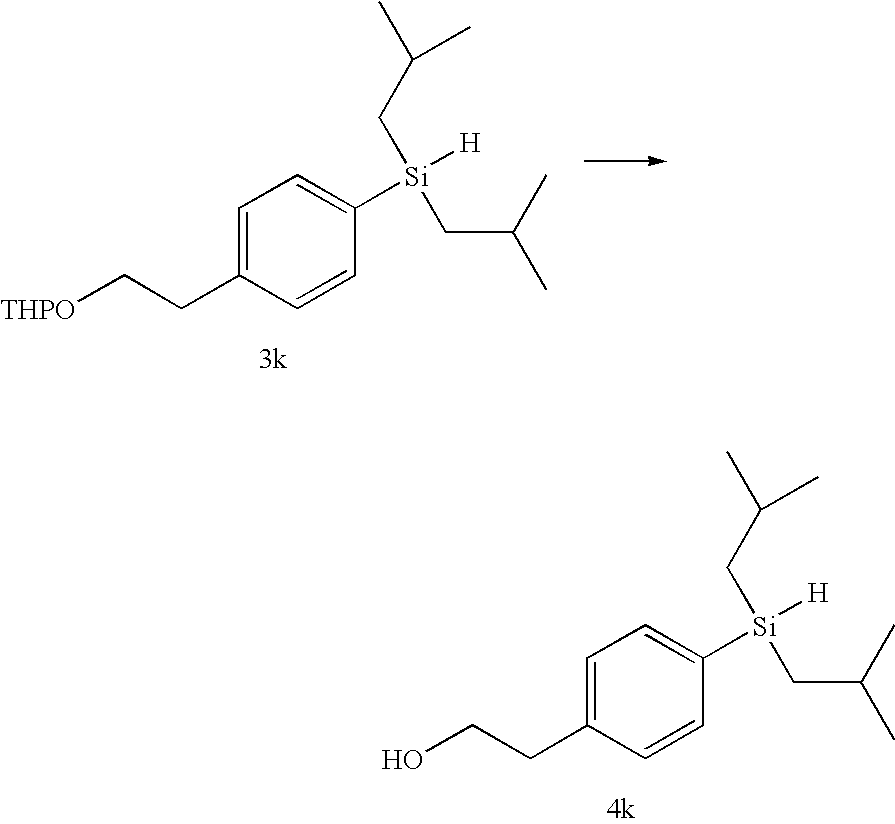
C1=C(CCO)C=CC([Si]([H])(CC(C)C)CC(C)C)=C1.C1=C(CC[THPO])C=CC([Si]([H])(CC(C)C)CC(C)C)=C1
